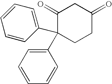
C1=CC=C(C2(C3=CC=CC=C3)C(=O)CC(=O)CC2)C=C1
